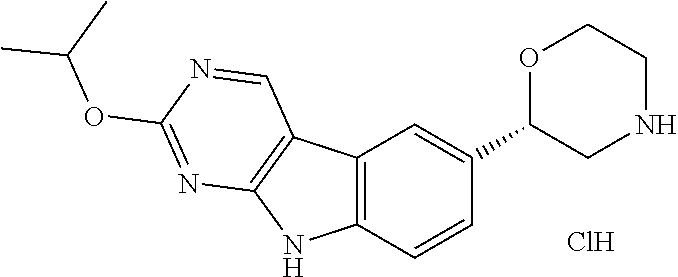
C12=C(C=CC(C3CNCCO3)=C1)NC1=C2C=NC(OC(C)C)=N1.Cl
